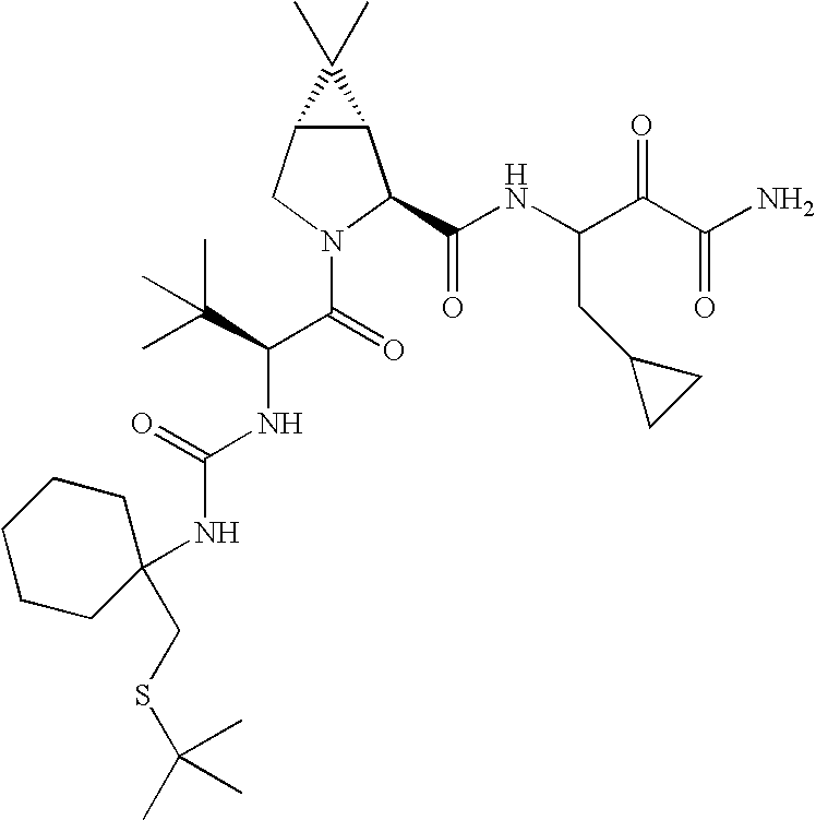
C12C(CN(C(=O)C(C(C)(C)C)NC(NC3(CSC(C)(C)C)CCCCC3)=O)C1C(NC(C(C(N)=O)=O)CC1CC1)=O)C2(C)C
